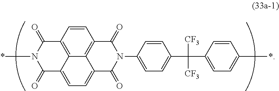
C1=CC2=C3C4=C1C(=O)N(C1=CC=C(C([CF3])(C5=CC=C(*)C=C5)[CF3])C=C1)C(=O)C4=CC=C3C(=O)N(*)C2=O
